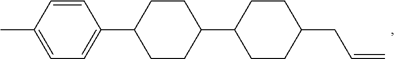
C1CC(C2CCC(C3=CC=C(C)C=C3)CC2)CCC1CC=C
